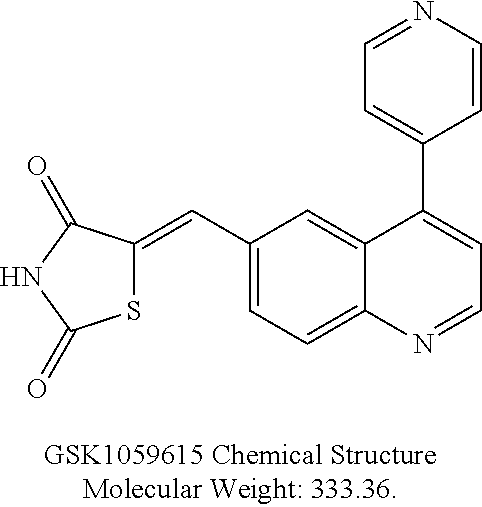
C1(C=C2SC(=O)NC2=O)=CC=C2C(=C1)C(C1=CC=NC=C1)=CC=N2
